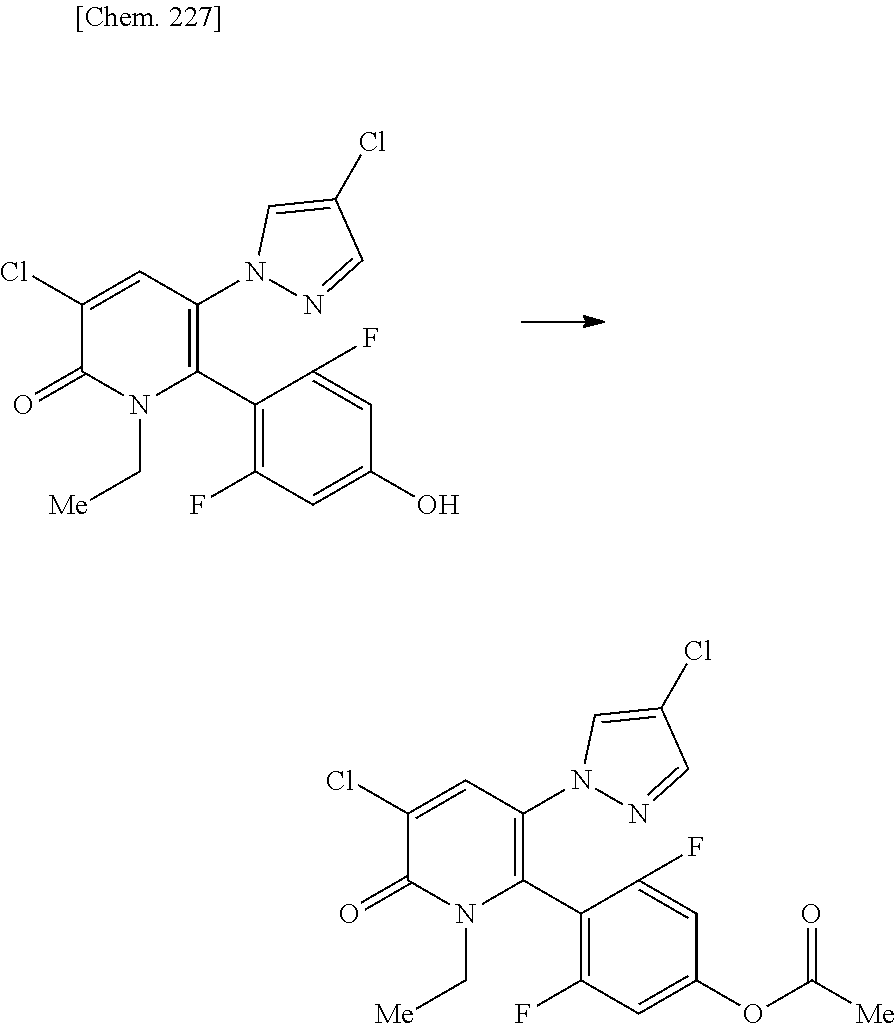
C1(Cl)=CC(N2N=CC(Cl)=C2)=C(C2=C(F)C=C(O)C=C2F)N(C[Me])C1=O.C1(Cl)=CC(N2N=CC(Cl)=C2)=C(C2=C(F)C=C(OC([Me])=O)C=C2F)N(C[Me])C1=O
